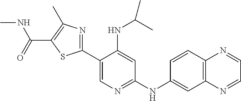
C12=C(N=CC=N1)C=CC(NC1=NC=C(C3=NC(C)=C(C(=O)NC)S3)C(NC(C)C)=C1)=C2
